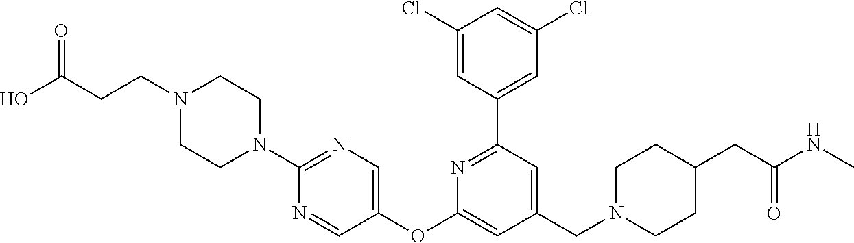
C1(Cl)=CC(C2=NC(OC3=CN=C(N4CCN(CCC(O)=O)CC4)N=C3)=CC(CN3CCC(CC(NC)=O)CC3)=C2)=CC(Cl)=C1
